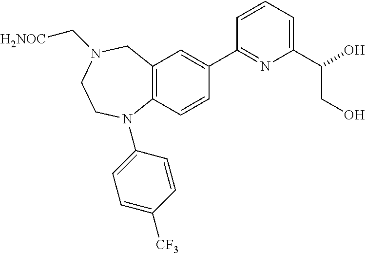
C12=C(C=CC(C3=NC(C(O)CO)=CC=C3)=C1)N(C1=CC=C([CF3])C=C1)CCN(C[H2NOC])C2
